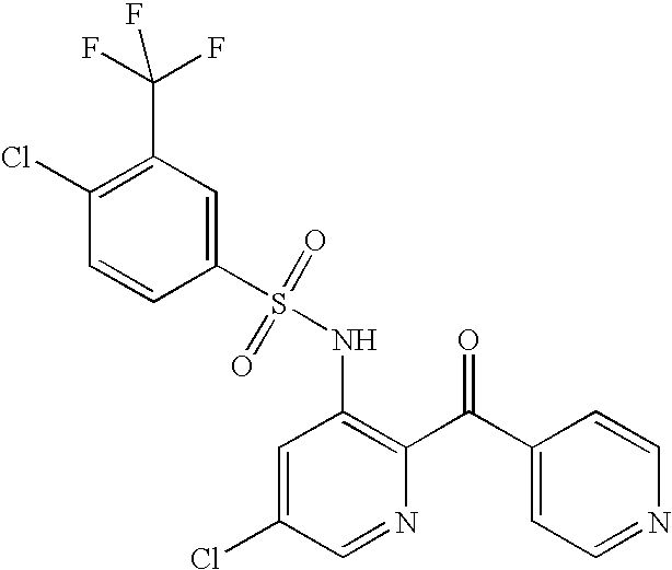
C1(Cl)=C(C(F)(F)F)C=C(S(NC2=C(C(C3=CC=NC=C3)=O)N=CC(Cl)=C2)(=O)=O)C=C1
